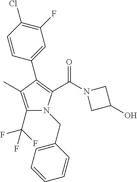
C1(C2=C(C(N3CC(O)C3)=O)N(CC3=CC=CC=C3)C(C(F)(F)F)=C2C)=CC(F)=C(Cl)C=C1
